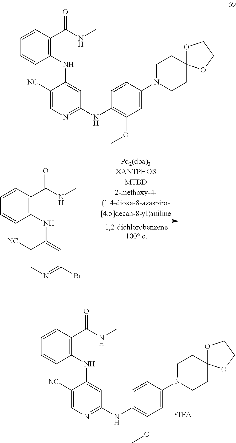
C1(NC2=CC(Br)=NC=C2[NC])=C(C(NC)=O)C=CC=C1.C1(NC2=CC(NC3=C(OC)C=C(N4CCC5(CC4)OCCO5)C=C3)=NC=C2[NC])=C(C(NC)=O)C=CC=C1.C1(NC2=CC(NC3=C(OC)C=C(N4CCC5(CC4)OCCO5)C=C3)=NC=C2[NC])=C(C(NC)=O)C=CC=C1
